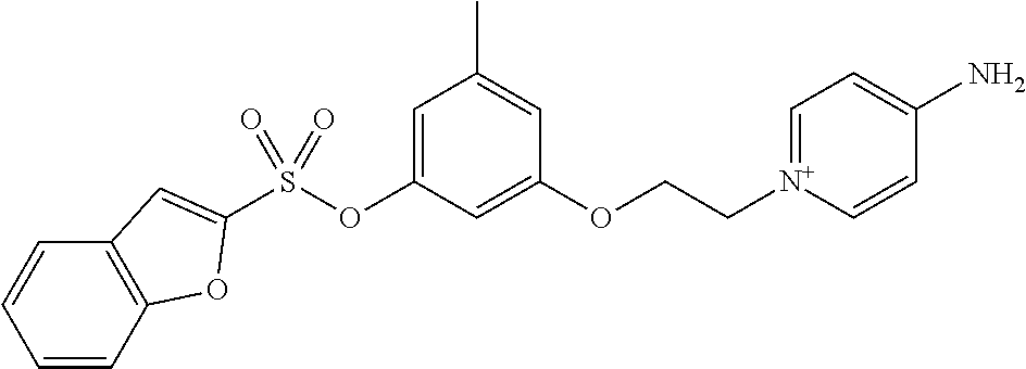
S(OC1=CC(C)=CC(OCC[N+]2=CC=C(N)C=C2)=C1)(=O)(=O)C1=CC2=C(C=CC=C2)O1
